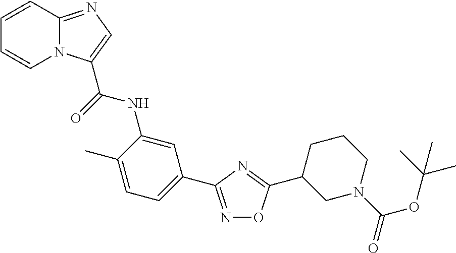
C1=CC2=NC=C(C(=O)NC3=CC(C4=NOC(C5CN(C(OC(C)(C)C)=O)CCC5)=N4)=CC=C3C)N2C=C1
